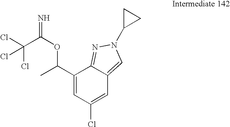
C1=C(C(OC(C(Cl)(Cl)Cl)=N)C)C2=NN(C3CC3)C=C2C=C1Cl
